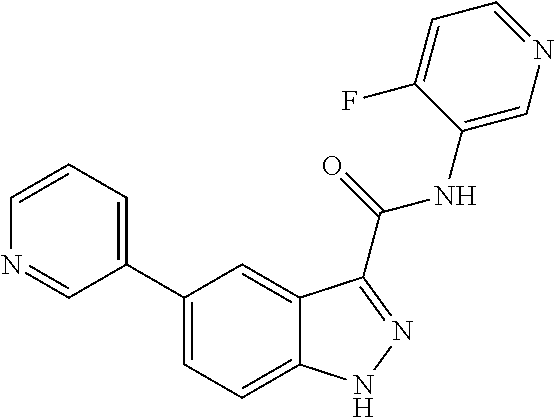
C1=CN=CC(C2=CC=C3C(=C2)C(C(NC2=CN=CC=C2F)=O)=NN3)=C1
